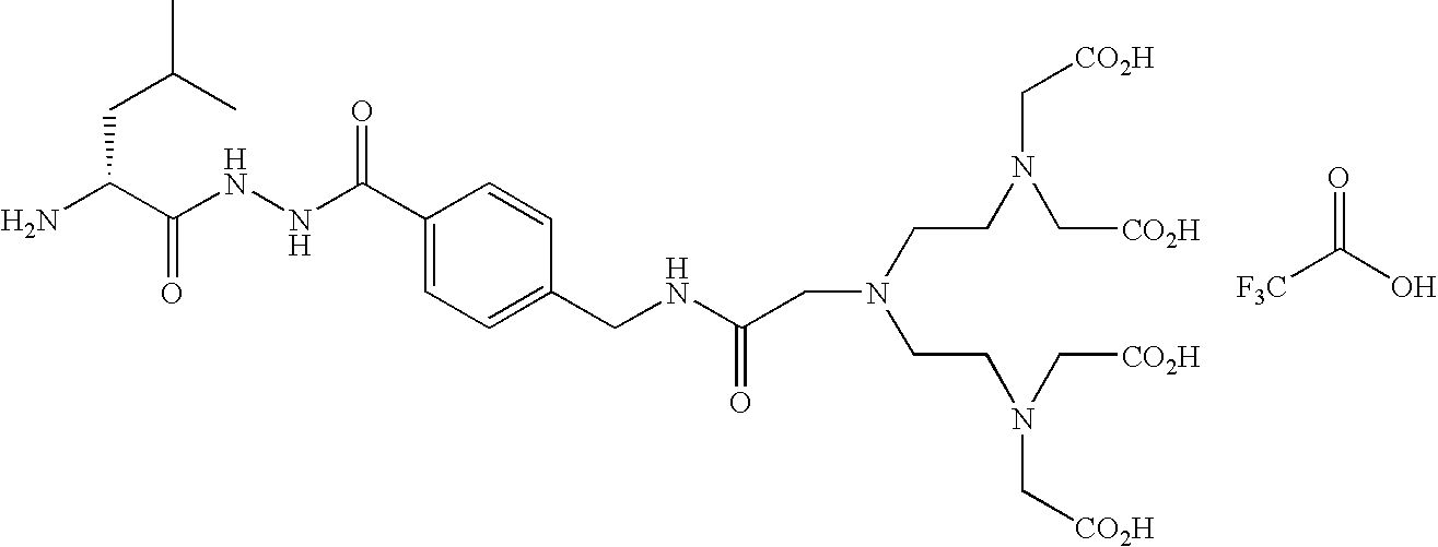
O=C(O)[F3C].C(C(N)C(NNC(C1=CC=C(CNC(=O)CN(CCN(C[CO2H])C[CO2H])CCN(C[CO2H])C[CO2H])C=C1)=O)=O)C(C)C
